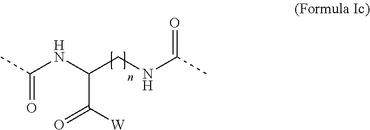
CC(NC(CNC(C)=O)C([W])=O)=O
